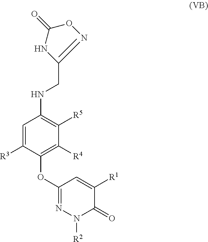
C1=C([R3])C(OC2=NN([R2])C(=O)C([R1])=C2)=C([R4])C([R5])=C1NCC1=NOC(=O)N1
